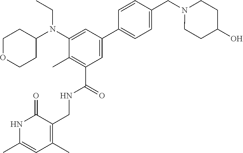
CCN(C1CCOCC1)C1=CC(C2=CC=C(CN3CCC(O)CC3)C=C2)=CC(C(NCC2=C(C)C=C(C)NC2=O)=O)=C1C
